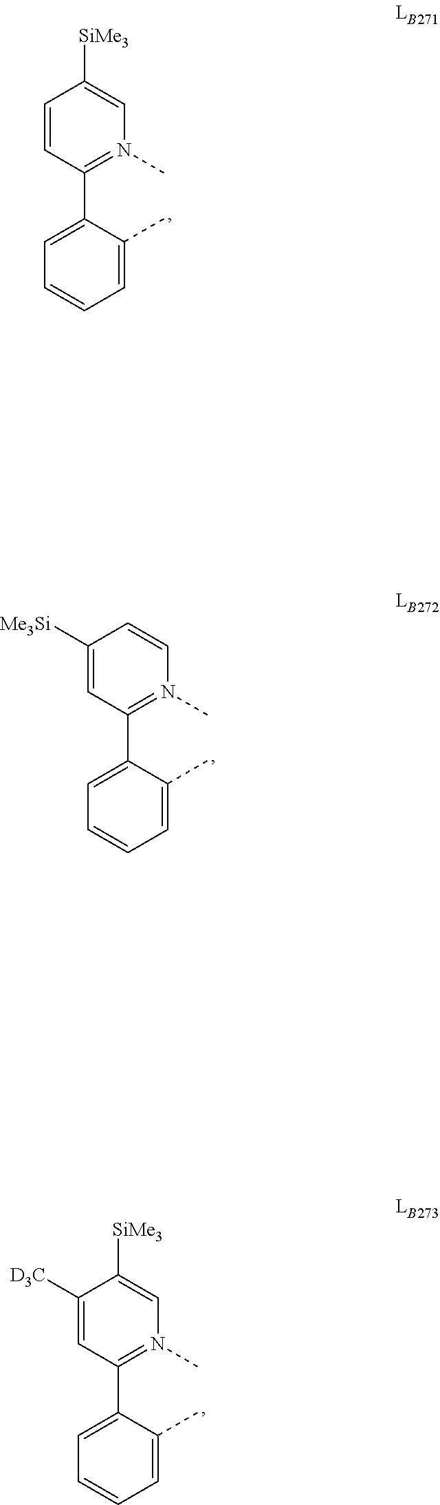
C1=CC=C(C)C(C2=N(C)C=C([SiMe3])C=C2)=C1.C1=CC=C(C)C(C2=N(C)C=CC([Me3Si])=C2)=C1.C1=CC=C(C)C(C2=N(C)C=C([SiMe3])C([D3C])=C2)=C1
